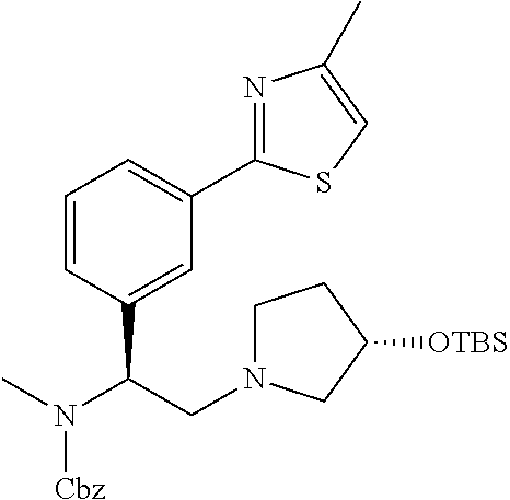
C1=CC(C(CN2CCC([OTBS])C2)N(C)[Cbz])=CC(C2=NC(C)=CS2)=C1
